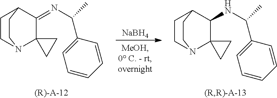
[NaBH4].C1CN2C3(C(NC(C4=CC=CC=C4)C)C1CC2)CC3.C1CN2C3(C(=NC(C4=CC=CC=C4)C)C1CC2)CC3
